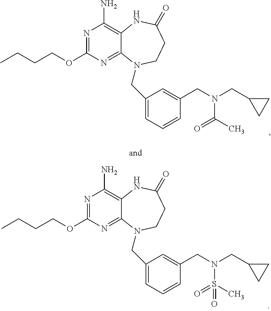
N1=C(OCCCC)N=C2C(=C1N)NC(=O)CCN2CC1=CC=CC(CN(C(C)=O)CC2CC2)=C1.N1=C(OCCCC)N=C2C(=C1N)NC(=O)CCN2CC1=CC=CC(CN(S(C)(=O)=O)CC2CC2)=C1
